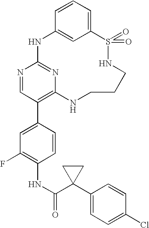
C12=CC=CC(=C1)NC1=NC(=C(C3=CC(F)=C(NC(=O)C4(C5=CC=C(Cl)C=C5)CC4)C=C3)C=N1)NCCCNS2(=O)=O
